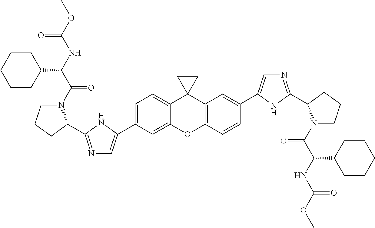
C1(C2=CN=C(C3N(C(=O)C(C4CCCCC4)NC(=O)OC)CCC3)N2)=CC=C2C3(C4=C(C=CC(C5=CN=C(C6N(C(=O)C(NC(=O)OC)C7CCCCC7)CCC6)N5)=C4)OC2=C1)CC3
